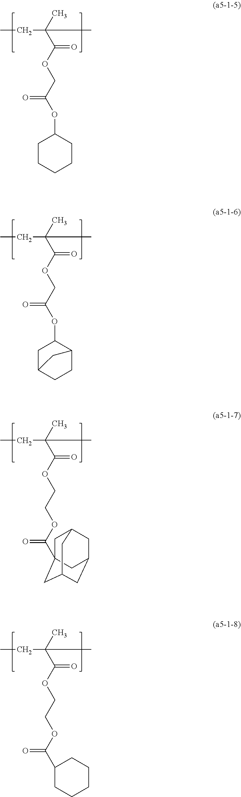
CCC(C)(C(=O)OCC(OC1CCCCC1)=O)C.CCC(C)(C(=O)OCC(OC1CC2CCC1C2)=O)C.CCC(C)(C(=O)OCCOC(C12CC3CC(CC(C1)C3)C2)=O)C.CCC(C)(C(=O)OCCOC(=O)C1CCCCC1)C
